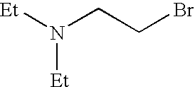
[Et]N(CCBr)[Et]
